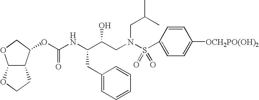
C1=CC(S(N(CC(C(NC(OC2C3C(OC2)OCC3)=O)CC2=CC=CC=C2)O)CC(C)C)(=O)=O)=CC=C1[OCH2PO(OH)2]
